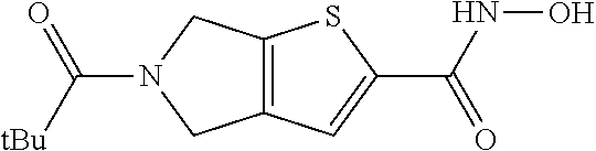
C12=C(CN(C([tBu])=O)C1)SC(C(NO)=O)=C2
